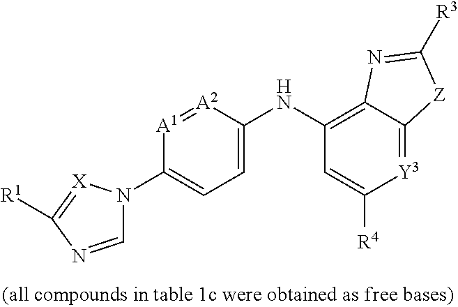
C1=NC([R1])=[X]N1C1=CC=C(NC2=C3C(=[Y3]C([R4])=C2)[Z]C([R3])=N3)[A2]=[A1]1
